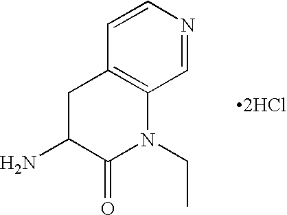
NC1C(=O)N(CC)C2=C(C1)C=CN=C2.[2HCl]
